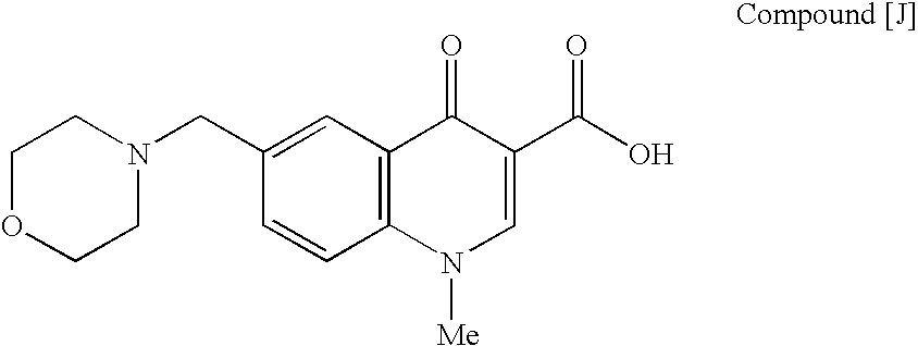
C12=C(C=C(CN3CCOCC3)C=C1)C(=O)C(C(O)=O)=CN2[Me]
